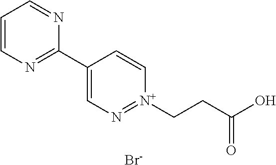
C1=CN=C(C2=CN=[N+](CCC(O)=O)C=C2)N=C1.[Br-]
